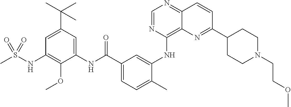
C1=NC(NC2=CC(C(NC3=CC(C(C)(C)C)=CC(NS(C)(=O)=O)=C3OC)=O)=CC=C2C)=C2C(=N1)C=CC(C1CCN(CCOC)CC1)=N2
